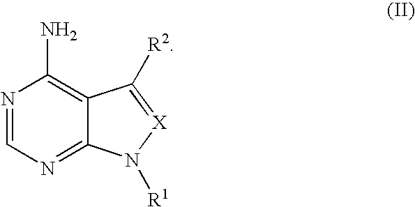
N1=CN=C2C(=C1N)C([R2])=[X]N2[R1]
